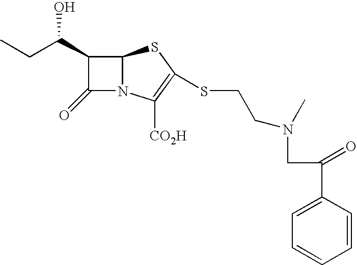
C1(C(CC)O)C(=O)N2C1SC(SCCN(CC(C1=CC=CC=C1)=O)C)=C2[CO2H]
